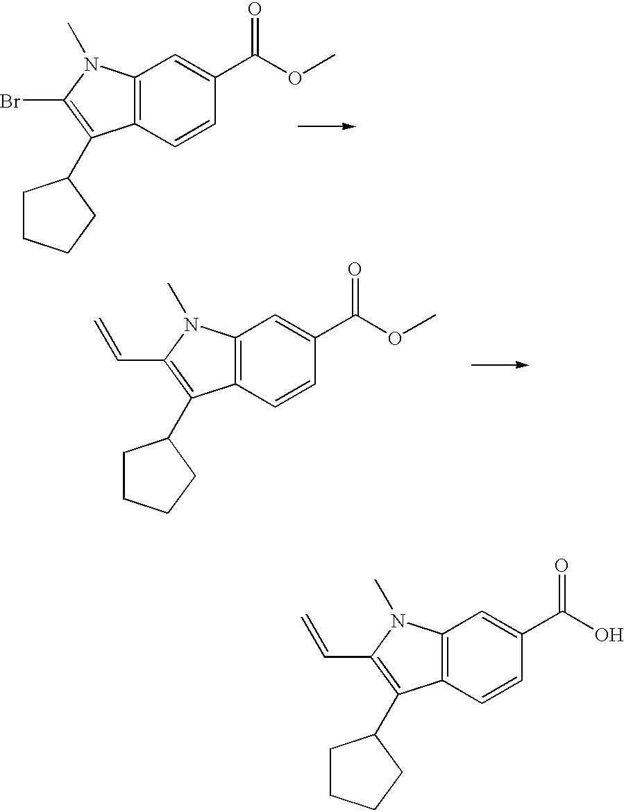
C1=CC2=C(C=C1C(=O)O)N(C)C(C=C)=C2C1CCCC1.C1=CC2=C(C=C1C(OC)=O)N(C)C(Br)=C2C1CCCC1.C1=CC2=C(C=C1C(=O)OC)N(C)C(C=C)=C2C1CCCC1
